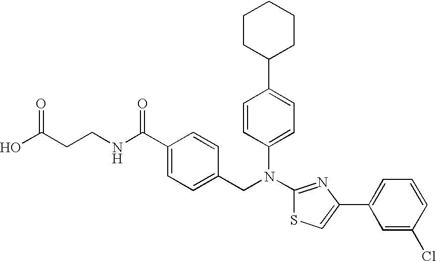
C1(C2=CC=C(N(C3=NC(C4=CC=CC(Cl)=C4)=CS3)CC3=CC=C(C(NCCC(O)=O)=O)C=C3)C=C2)CCCCC1
